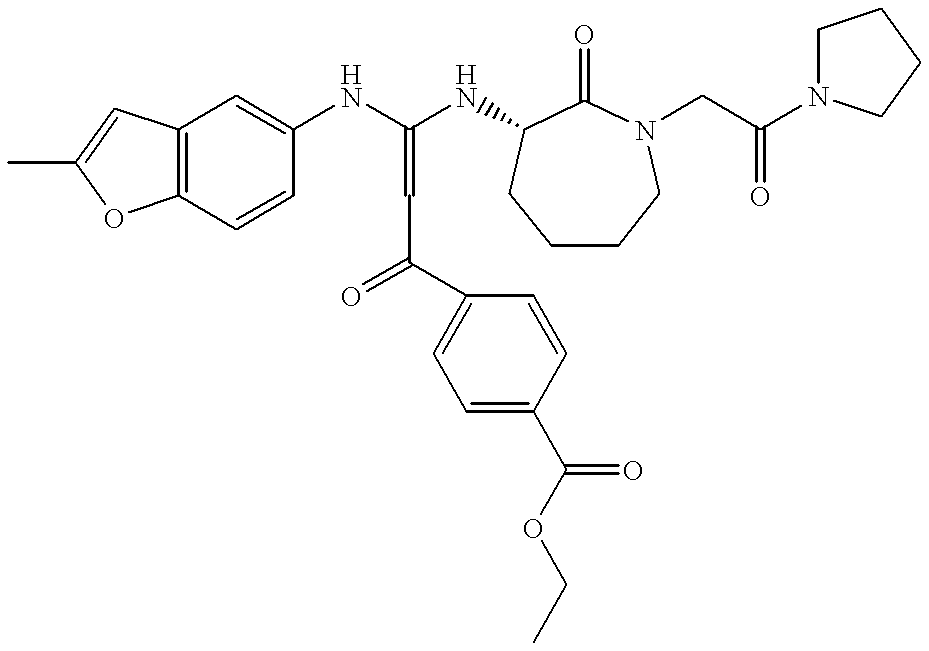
C12=C(C=CC(NC(NC3C(=O)N(CC(N4CCCC4)=O)CCCC3)=CC(=O)C3=CC=C(C(OCC)=O)C=C3)=C1)OC(C)=C2
